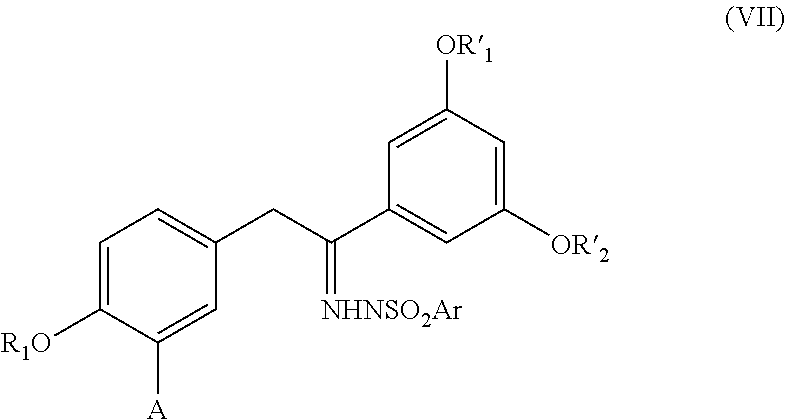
C1=C([R1O])C([A])=CC(CC(C2=CC([OR2])=CC([OR1])=C2)=[NHNSO2Ar])=C1
